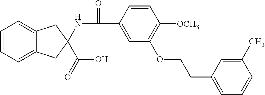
C1=CC=C2C(=C1)CC(NC(=O)C1=CC(OCCC3=CC=CC(C)=C3)=C([OCH3])C=C1)(C(O)=O)C2
